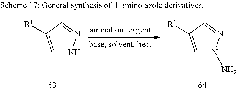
C1=C([R1])C=NN1.C1=C([R1])C=NN1N
